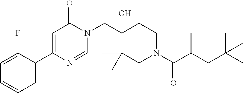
N1(CC2(O)C(C)(C)CN(C(=O)C(C)CC(C)(C)C)CC2)C(=O)C=C(C2=CC=CC=C2F)N=C1
